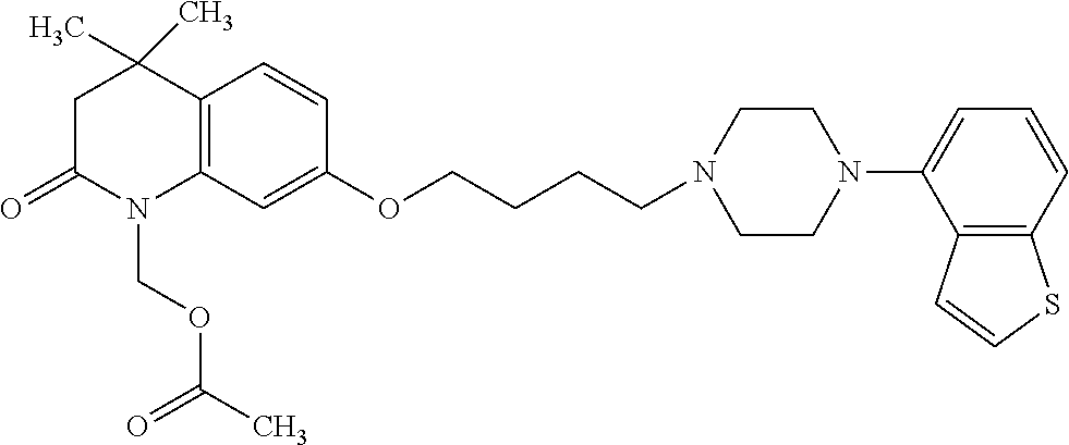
C12=C(C=C(OCCCCN3CCN(C4=CC=CC5=C4C=CS5)CC3)C=C1)N(COC(C)=O)C(=O)CC2(C)C
